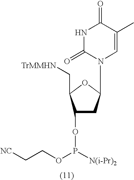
C1(OP(OCC[NC])[N(i-Pr)2])CC(N2C=C(C)C(=O)NC2=O)OC1C[TrMMHN]
